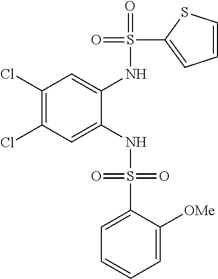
C1(Cl)=C(Cl)C=C(NS(=O)(=O)C2=CC=CC=C2[OMe])C(NS(=O)(C2=CC=CS2)=O)=C1
